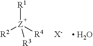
[R1][Z]([R2])([R4])[R3].[X-].[ H2O]
